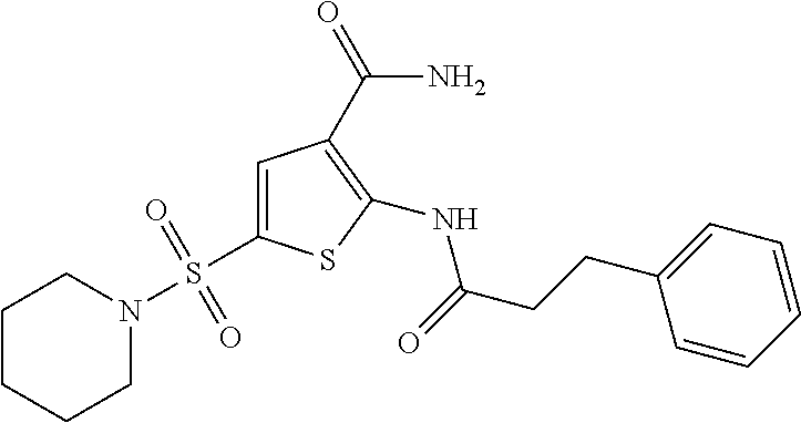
C1=C(S(N2CCCCC2)(=O)=O)SC(NC(=O)CCC2=CC=CC=C2)=C1C(N)=O
